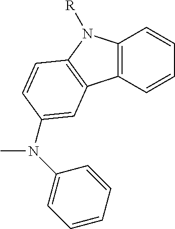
N(C1=CC=CC=C1)(C)C1=CC2=C(N([R])C3=C2C=CC=C3)C=C1
